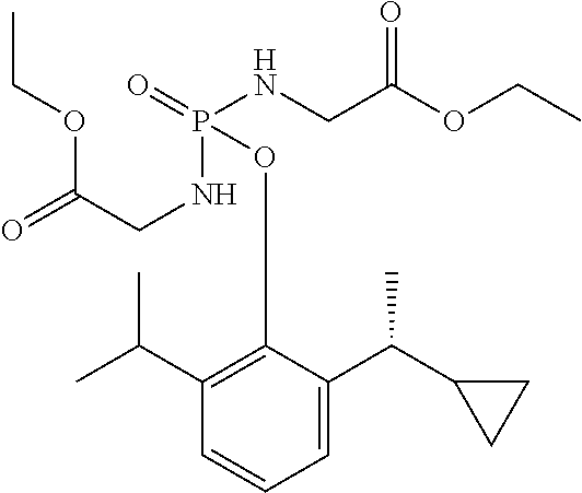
C1=C(C(C2CC2)C)C(OP(=O)(NCC(OCC)=O)NCC(=O)OCC)=C(C(C)C)C=C1
